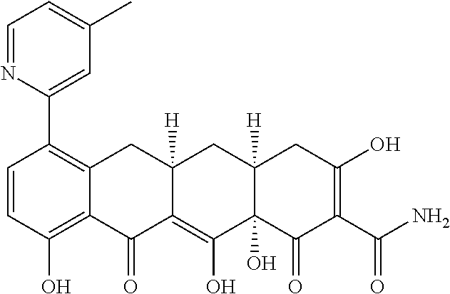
C1=CC(O)=C2C(=C1C1=CC(C)=CC=N1)CC1([H])C(=C(O)C3(O)C([H])(C1)CC(O)=C(C(N)=O)C3=O)C2=O
